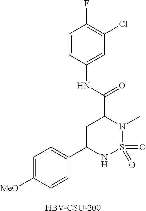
C1=C([MeO])C=CC(C2NS(=O)(=O)N(C)C(C(NC3=CC(Cl)=C(F)C=C3)=O)C2)=C1.[HBV-CSU-200]
